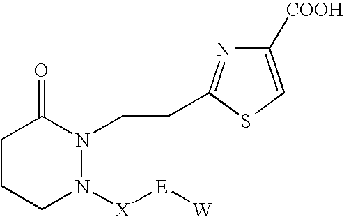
C1CCN([X][E][W])N(CCC2=NC([COOH])=CS2)C1=O
